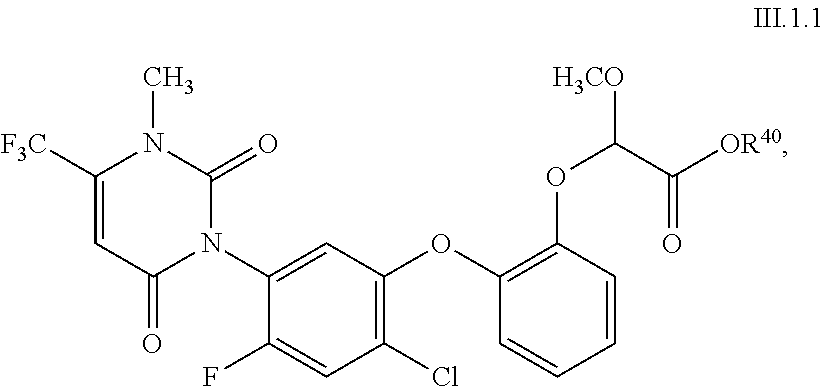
C1(Cl)=C(OC2=C(OC([H3CO])C([OR40])=O)C=CC=C2)C=C(N2C(=O)C=C([F3C])N(C)C2=O)C(F)=C1
